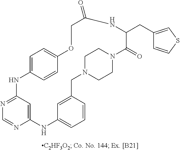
C12=CC(=NC=N1)NC1=CC=C(C=C1)OCC(=O)NC(CC1=CSC=C1)C(=O)N1CCN(CC3=CC(=CC=C3)N2)CC1
